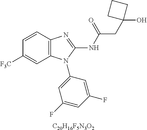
C1=CC2=C(C=C1[F3C])N(C1=CC(F)=CC(F)=C1)C(NC(=O)CC1(O)CCC1)=N2.[C20H16F5N3O2]
